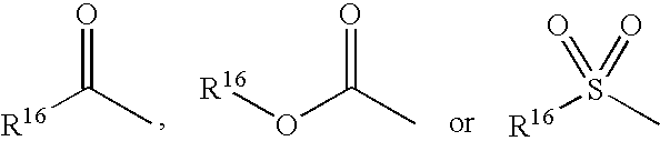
[R16]C(C)=O.C(C)(=O)O[R16].[R16]S(C)(=O)=O
